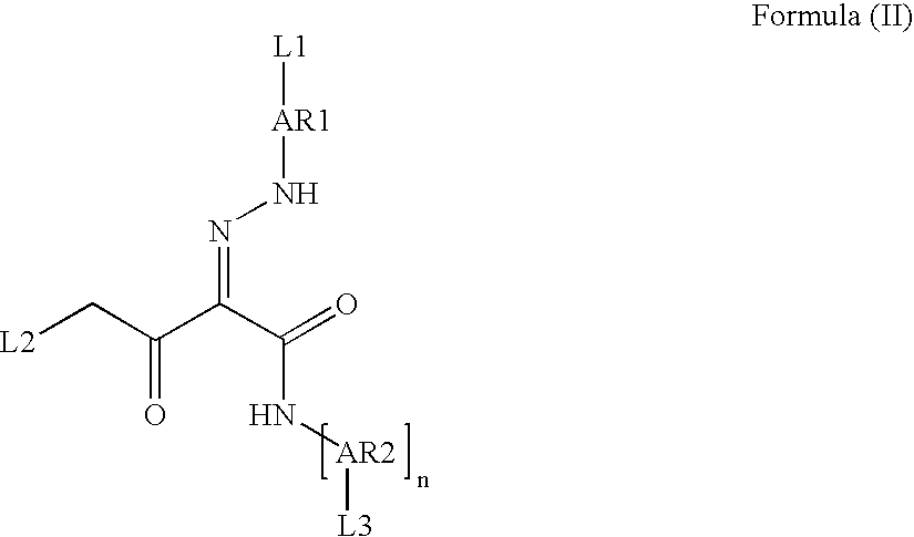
[L2]CC(C(C(=O)N[AR2][L3])=NN[AR1][L1])=O
